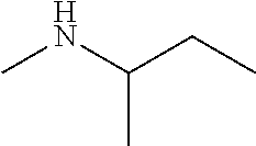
CCC(NC)C
